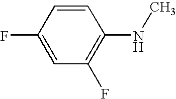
C1=CC(F)=CC(F)=C1NC
